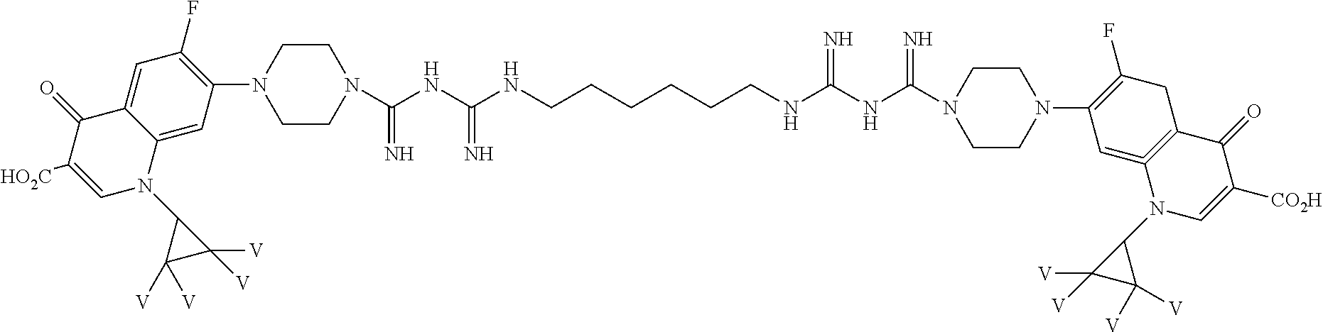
C12=CC(N3CCN(C(NC(NCCCCCCNC(NC(=N)N4CCN(C5=C(F)CC6=C(=C5)N(C5C([V])([V])C5([V])[V])C=C([CO2H])C6=O)CC4)=N)=N)=N)CC3)=C(F)C=C1C(=O)C([HO2C])=CN2C1C([V])([V])C1([V])[V]
